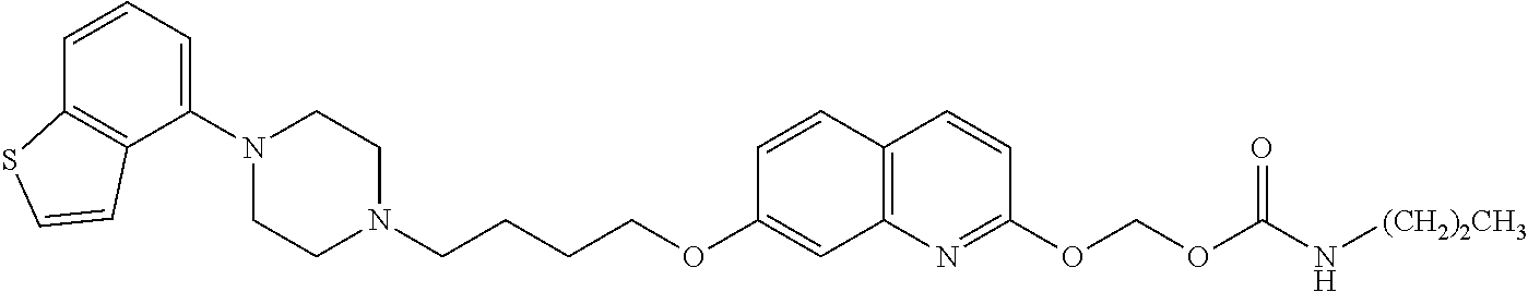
C1=CC2=C(C(N3CCN(CCCCOC4=CC5=C(C=C4)C=CC(OCOC(N[(CH2)2CH3])=O)=N5)CC3)=C1)C=CS2
